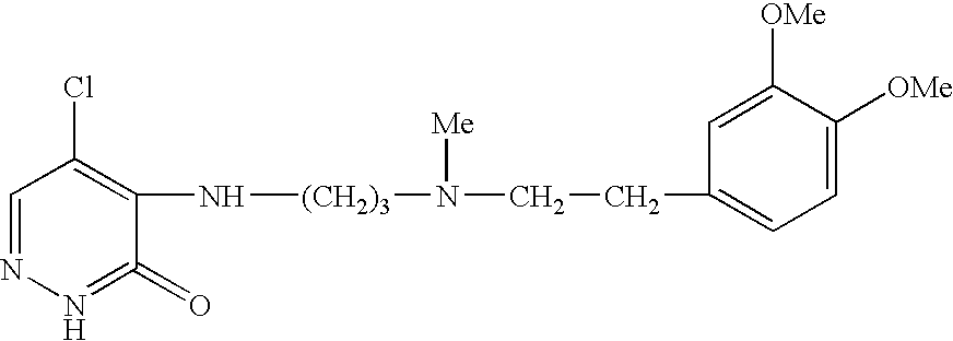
C1=NN=C(=O)C(N[(CH2)3]N(CCC2=CC=C([OMe])C([OMe])=C2)[Me])=C1Cl
